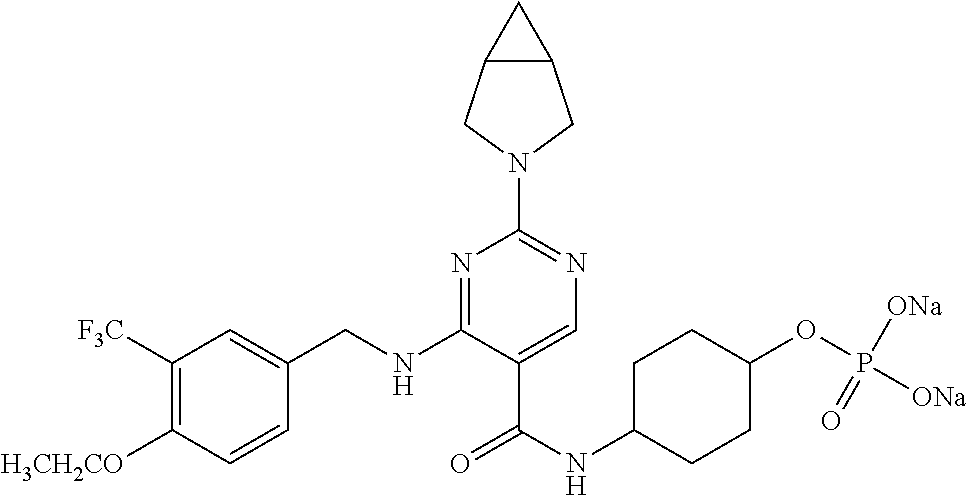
C1([F3C])=C([H3CH2CO])C=CC(CNC2=NC(N3CC4C(C3)C4)=NC=C2C(NC2CCC(OP([ONa])([ONa])=O)CC2)=O)=C1
